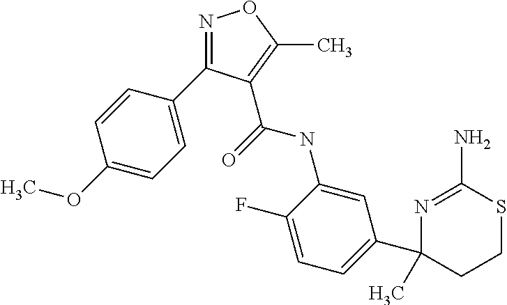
N1=C(N)SCCC1(C1=CC=C(F)C(NC(=O)C2=C(C)ON=C2C2=CC=C(OC)C=C2)=C1)C
